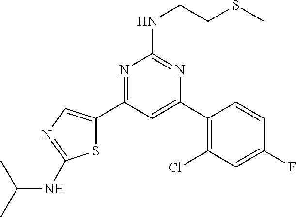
N1=C(C2=CN=C(NC(C)C)S2)C=C(C2=C(Cl)C=C(F)C=C2)N=C1NCCSC
